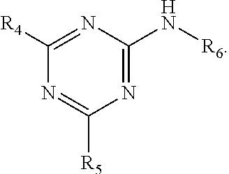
C1([R4])=NC(N[R6])=NC([R5])=N1
